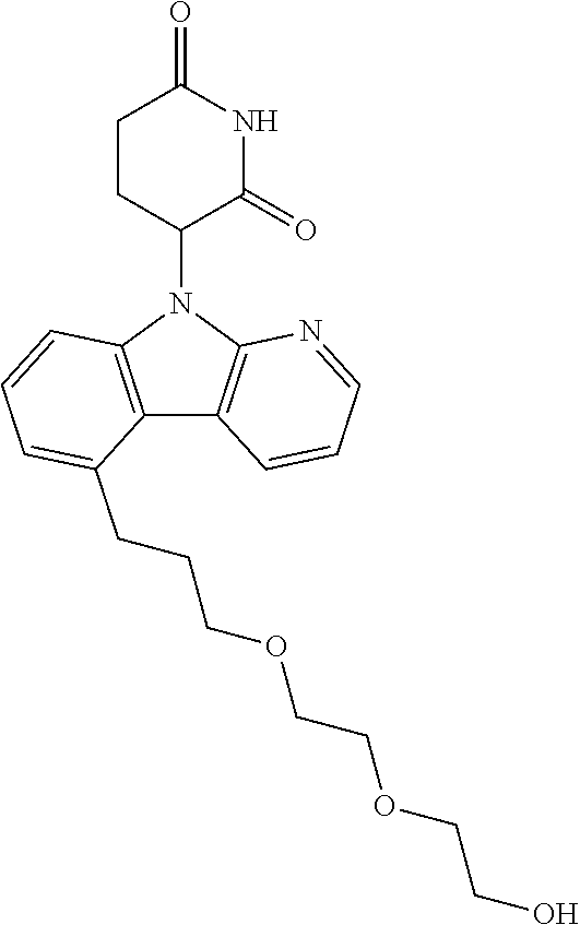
N1(C2CCC(=O)NC2=O)C2=C(C3=C1C=CC=C3CCCOCCOCCO)C=CC=N2
